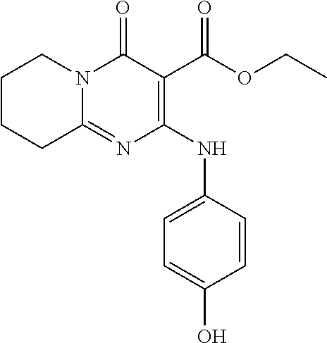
C1CCC2=NC(NC3=CC=C(O)C=C3)=C(C(OCC)=O)C(=O)N2C1
